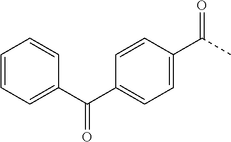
C1=CC=C(C(C2=CC=C(C(C)=O)C=C2)=O)C=C1
